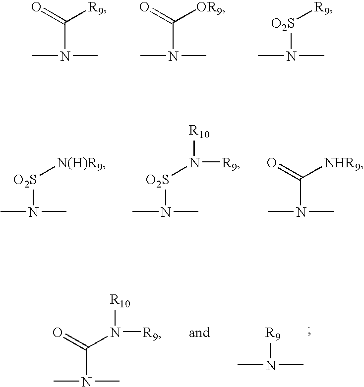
O=C([R9])N(C)C.O=C([OR9])N(C)C.[O2S]([R9])N(C)C.[O2S]([N(H)R9])N(C)C.[O2S](N([R10])[R9])N(C)C.C([NHR9])(N(C)C)=O.C(N([R10])[R9])(N(C)C)=O.[R9]N(C)C
